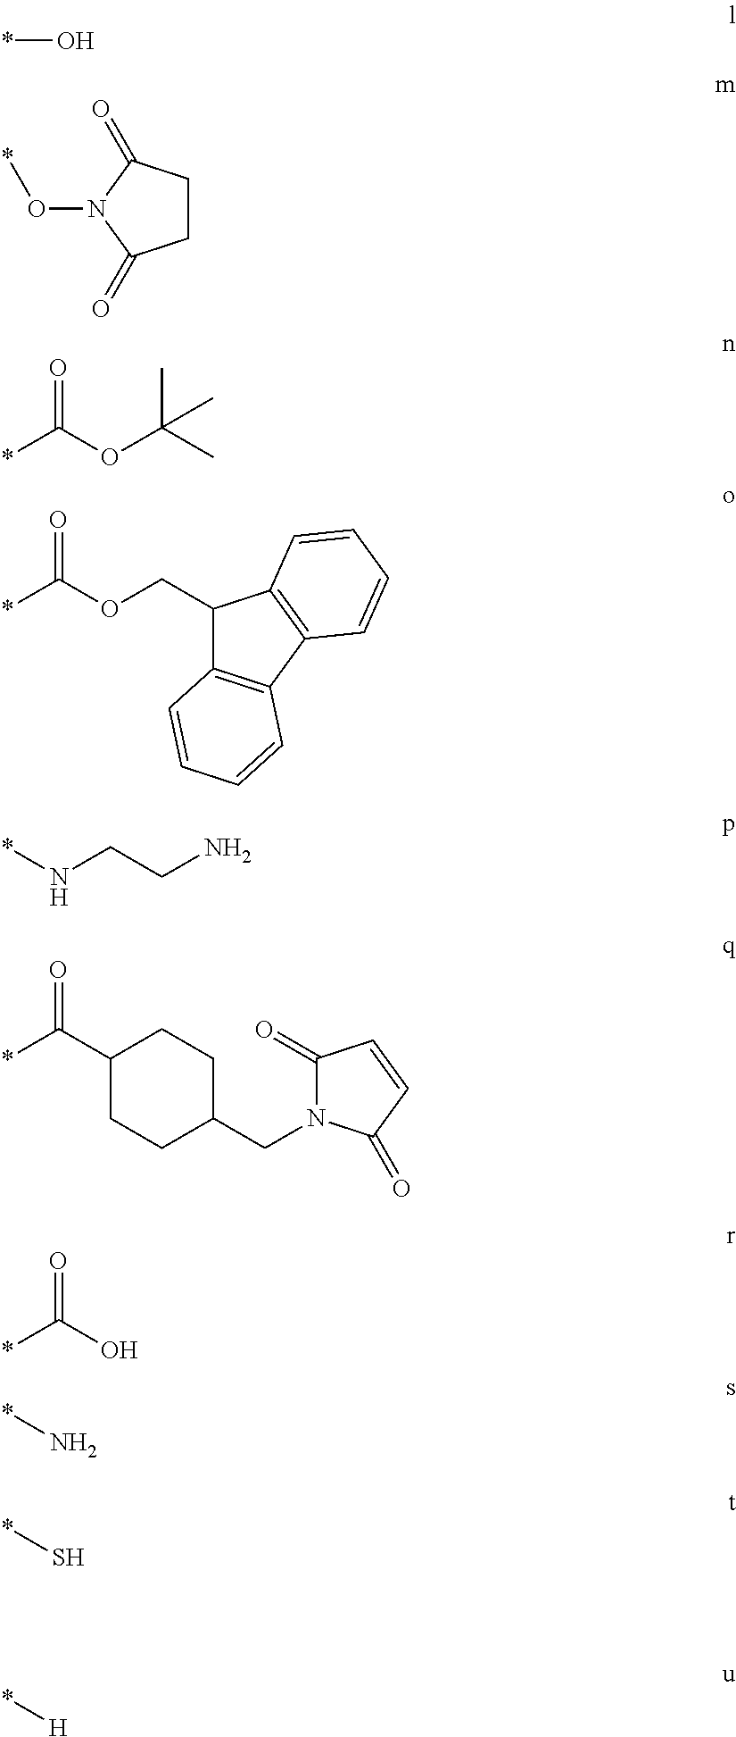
*O.C1CC(=O)N(O*)C1=O.*C(OCC1C2=C(C3=C1C=CC=C3)C=CC=C2)=O.*C(OC(C)(C)C)=O.*NCCN.*C(C1CCC(CN2C(=O)C=CC2=O)CC1)=O.*C(O)=O.*N.*S.*[H]
